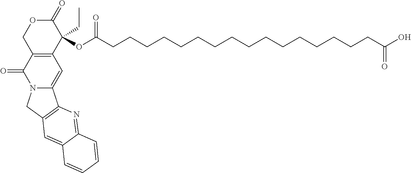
C1(=O)OCC2=C(C1(CC)OC(CCCCCCCCCCCCCCCCC(O)=O)=O)C=C1N(C2=O)CC2=C1N=C1C(=C2)C=CC=C1
